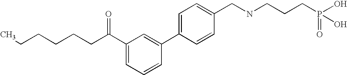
C1(C2=CC=C(CNCCCP(O)(=O)O)C=C2)=CC(C(CCCCCC)=O)=CC=C1
